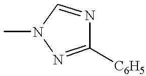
C1([C6H5])=NN(C)C=N1
